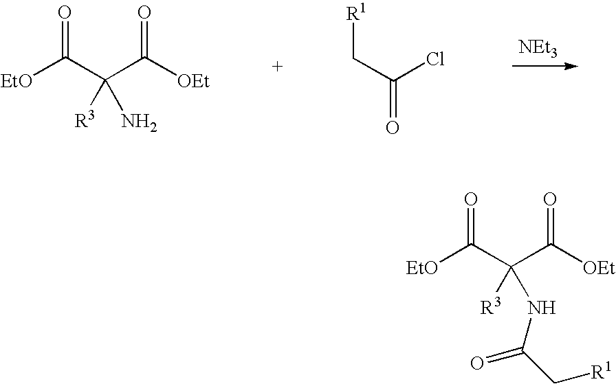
[NEt3].[EtO]C(C(C([OEt])=O)(N)[R3])=O.[R1]CC(=O)Cl.[EtO]C(C(C([OEt])=O)(NC(C[R1])=O)[R3])=O
